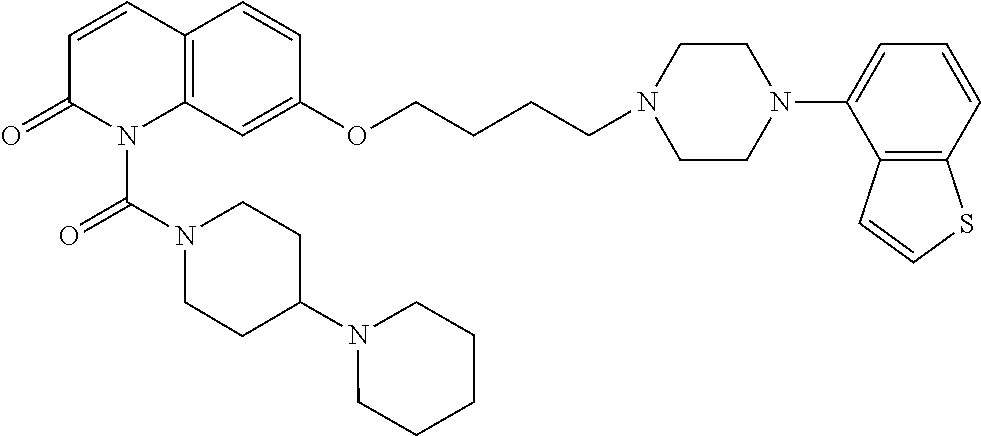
C12=C(C=C(OCCCCN3CCN(C4=CC=CC5=C4C=CS5)CC3)C=C1)N(C(=O)N1CCC(N3CCCCC3)CC1)C(=O)C=C2
